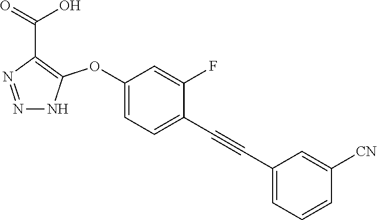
N1=NNC(OC2=CC=C(C#CC3=CC=CC([CN])=C3)C(F)=C2)=C1C(=O)O
